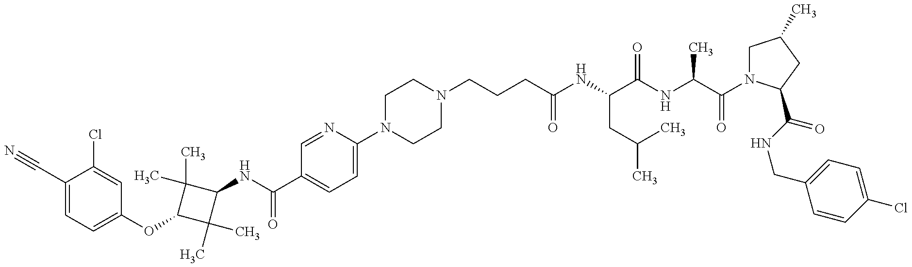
C1(C#N)=CC=C(OC2C(C)(C)C(NC(=O)C3=CC=C(N4CCN(CCCC(=O)NC(CC(C)C)C(NC(C)C(=O)N5CC(C)CC5C(=O)NCC5=CC=C(Cl)C=C5)=O)CC4)N=C3)C2(C)C)C=C1Cl
